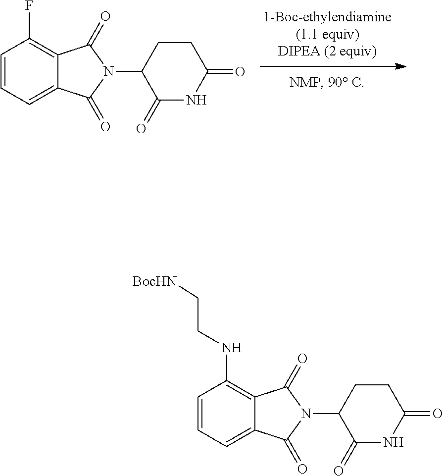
C12=C(NCC[BocHN])C=CC=C1C(=O)N(C1C(=O)NC(=O)CC1)C2=O.C12=C(F)C=CC=C1C(=O)N(C1C(=O)NC(=O)CC1)C2=O
